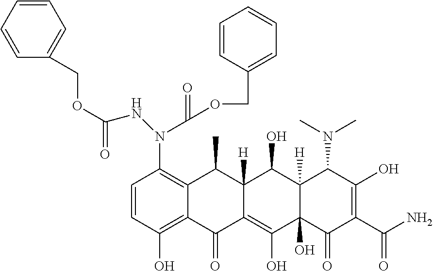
C1=CC(O)=C2C(=C1N(NC(OCC1=CC=CC=C1)=O)C(OCC1=CC=CC=C1)=O)C(C)C1([H])C(=C(O)C3(O)C([H])(C1O)C(N(C)C)C(O)=C(C(N)=O)C3=O)C2=O
